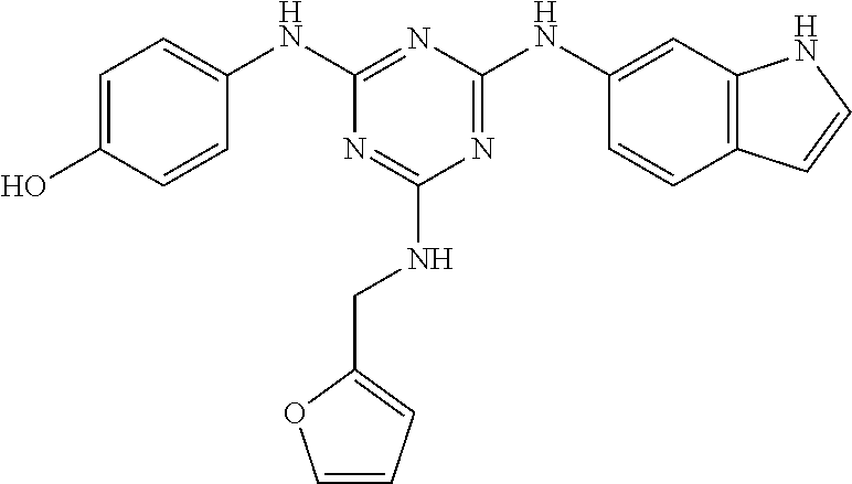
C1(O)=CC=C(NC2=NC(NC3=CC4=C(C=C3)C=CN4)=NC(NCC3=CC=CO3)=N2)C=C1
